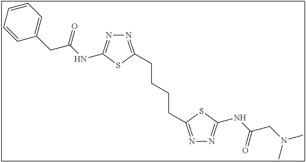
N1=C(CCCCC2=NN=C(NC(CN(C)C)=O)S2)SC(NC(CC2=CC=CC=C2)=O)=N1
